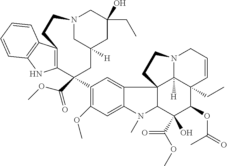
C1(C2(C(OC)=O)CC3([H])CC(CC)(O)CN(C3)CCC3=C2NC2=C3C=CC=C2)=C(OC)C=C2C(=C1)C13C(N2C)C(C(OC)=O)(O)C(OC(=O)C)C2(CC)C1([H])N(CC=C2)CC3
